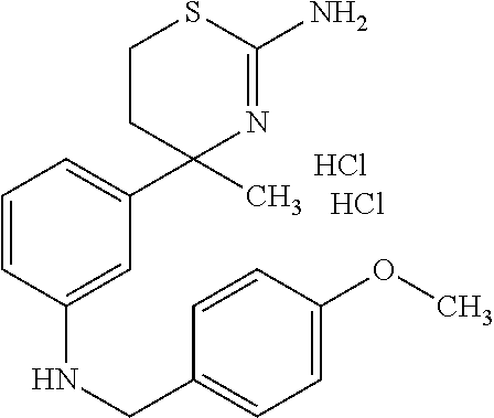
Cl.Cl.C1CC(C2=CC=CC(NCC3=CC=C(OC)C=C3)=C2)(C)N=C(N)S1
